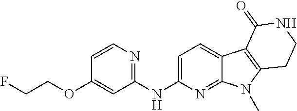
C1=CN=C(NC2=CC=C3C(=N2)N(C)C2=C3C(=O)NCC2)C=C1OCCF
